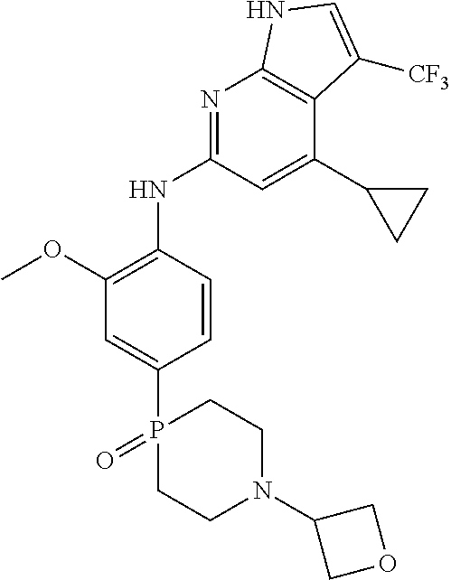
C1=C(P2(=O)CCN(C3COC3)CC2)C=CC(NC2=NC3=C(C(C4CC4)=C2)C([CF3])=CN3)=C1OC
